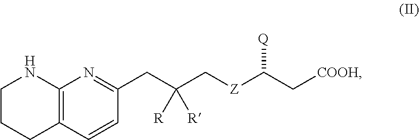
C1CCC2=C(N1)N=C(CC(C[Z]C([Q])C[COOH])([R])[R])C=C2
